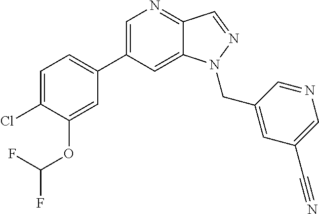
C1=C(C2=CC=C(Cl)C(OC(F)F)=C2)C=C2C(=N1)C=NN2CC1=CC(C#N)=CN=C1
